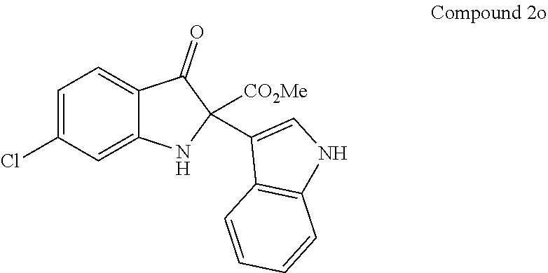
C12=CC(Cl)=CC=C1C(=O)C([CO2Me])(C1=CNC3=C1C=CC=C3)N2
